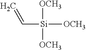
[Si]([OCH3])(C=C)([OCH3])[OCH3]
